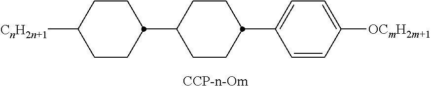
[CnH2n+1]C1CCC(C2CCC(C3=CC=C([OCmH2m+1])C=C3)CC2)CC1
